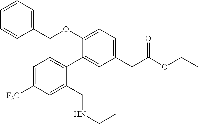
C1(COC2=CC=C(CC(OCC)=O)C=C2C2=CC=C([F3C])C=C2CNCC)=CC=CC=C1
